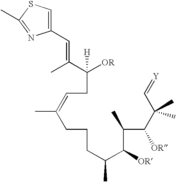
C(CC=C(CCCC(C(C(C(C(C=[Y])(C)C)[OR])C)[OR])C)C)([OR])([H])C(C)=CC1=CSC(C)=N1
